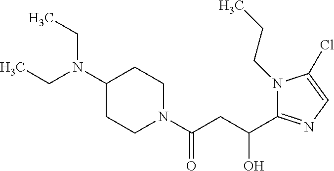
C1(N(CC)CC)CCN(C(CC(C2=NC=C(Cl)N2CCC)O)=O)CC1
